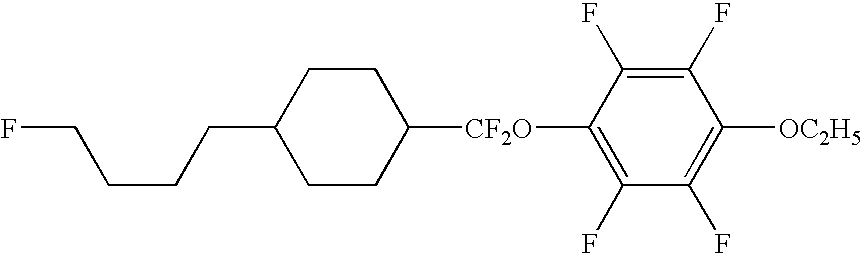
C1CC(CCCCF)CCC1[CF2O]C1=C(F)C(F)=C([OC2H5])C(F)=C1F
